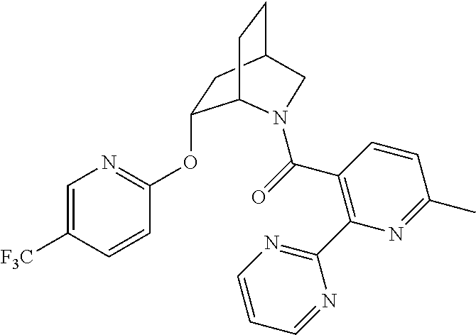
C1=C([F3C])C=CC(OC2CC3CCC2N(C(=O)C2=C(C4=NC=CC=N4)N=C(C)C=C2)C3)=N1
